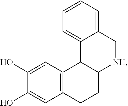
C12=C(CCC3C1C1=CC=CC=C1C[NH]3)C=C(O)C(O)=C2
